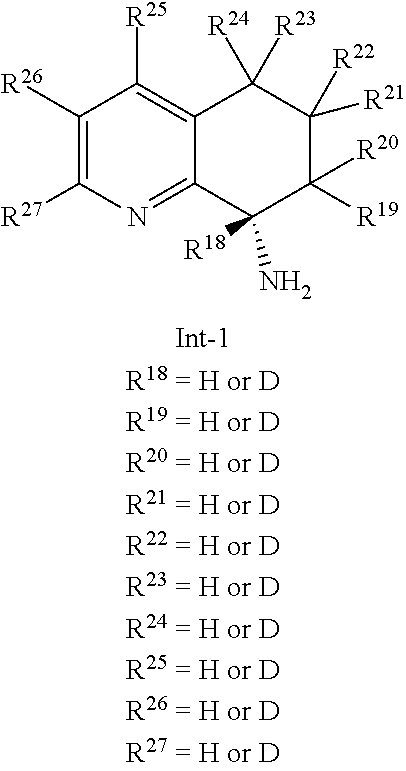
C1([R26])=C([R27])N=C2C(=C1[R25])C([R24])([R23])C([R21])([R22])C([R19])([R20])C2([R18])N
